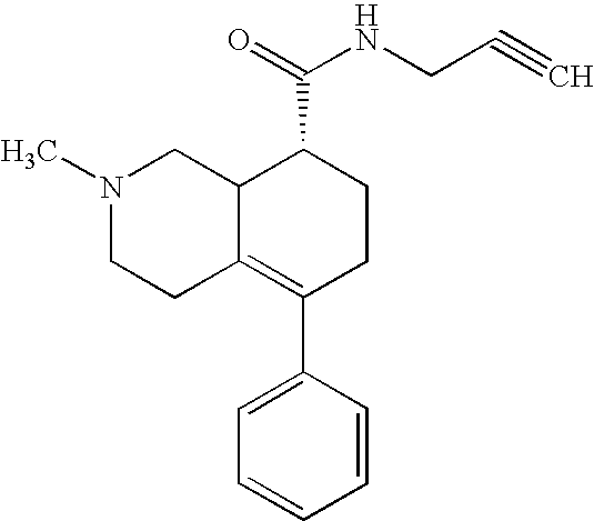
N1(C)CCC2=C(C3=CC=CC=C3)CCC(C(=O)NCC#C)C2C1
